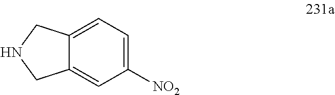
C1([NO2])=CC=C2C(=C1)CNC2
